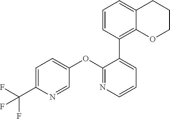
C1=C(C(F)(F)F)N=CC(OC2=NC=CC=C2C2=C3C(=CC=C2)CCCO3)=C1
